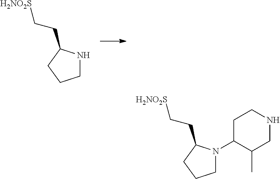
C1NC(CC[H2NO2S])CC1.C1N(C2C(C)CNCC2)C(CC[H2NO2S])CC1
